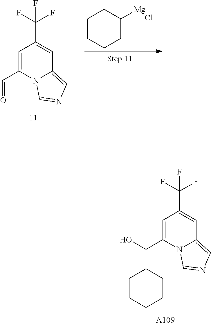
C1=C(C=O)N2C(=CN=C2)C=C1C(F)(F)F.C1CCCC([Mg])C1.Cl.C1=C(C(C2CCCCC2)O)N2C(=CN=C2)C=C1C(F)(F)F.[A109]
